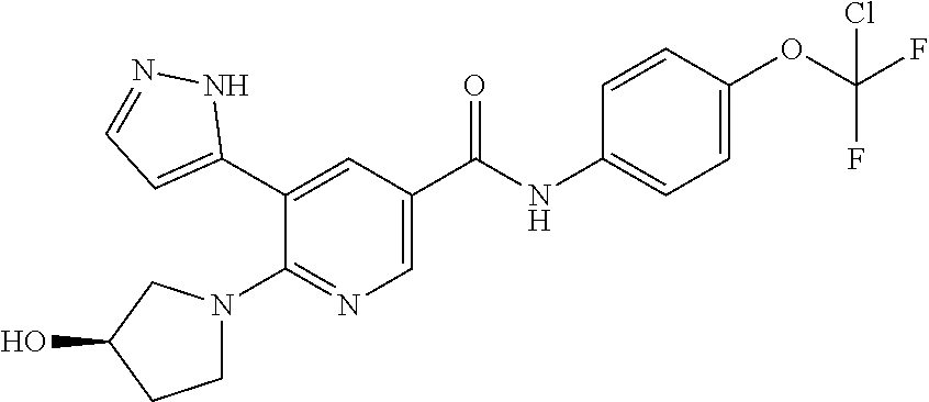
C1(C2=CC=NN2)=CC(C(=O)NC2=CC=C(OC(F)(F)Cl)C=C2)=CN=C1N1CCC(O)C1
